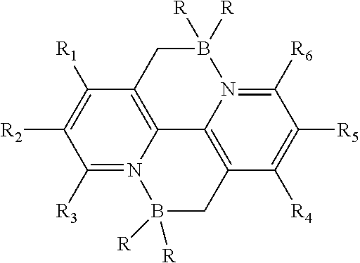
C1([R3])=N2C3=C(C([R1])=C1[R2])CB([R])([R])N1=C([R6])C([R5])=C([R4])C(=C31)CB2([R])[R]
